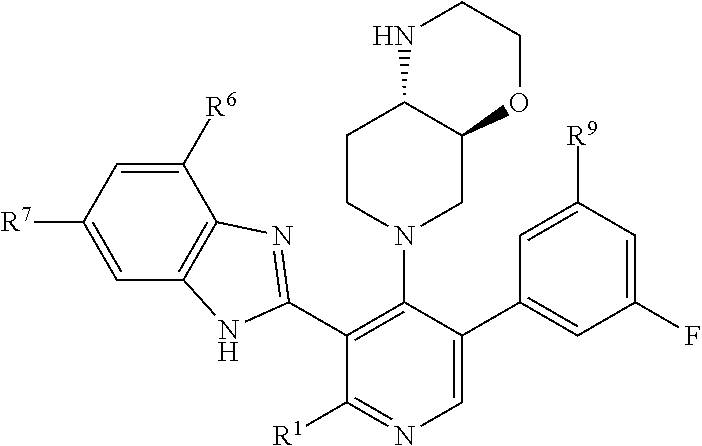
C1(C2=NC3=C(C=C([R7])C=C3[R6])N2)=C(N2CC3C(CC2)NCCO3)C(C2=CC(F)=CC([R9])=C2)=CN=C1[R1]
